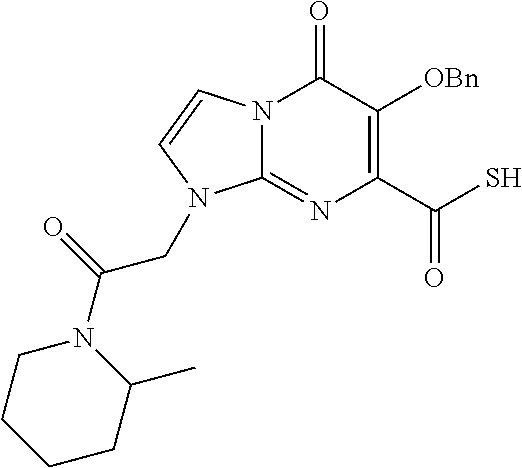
N12C(=NC(C(S)=O)=C([OBn])C1=O)N(CC(N1CCCCC1C)=O)C=C2
